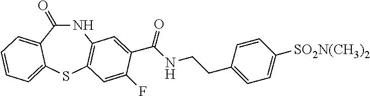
N1C(=O)C2=CC=CC=C2SC2=C1C=C(C(NCCC1=CC=C([SO2N(CH3)2])C=C1)=O)C(F)=C2
